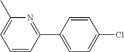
C1=CC(C2=NC(C)=CC=C2)=CC=C1Cl
